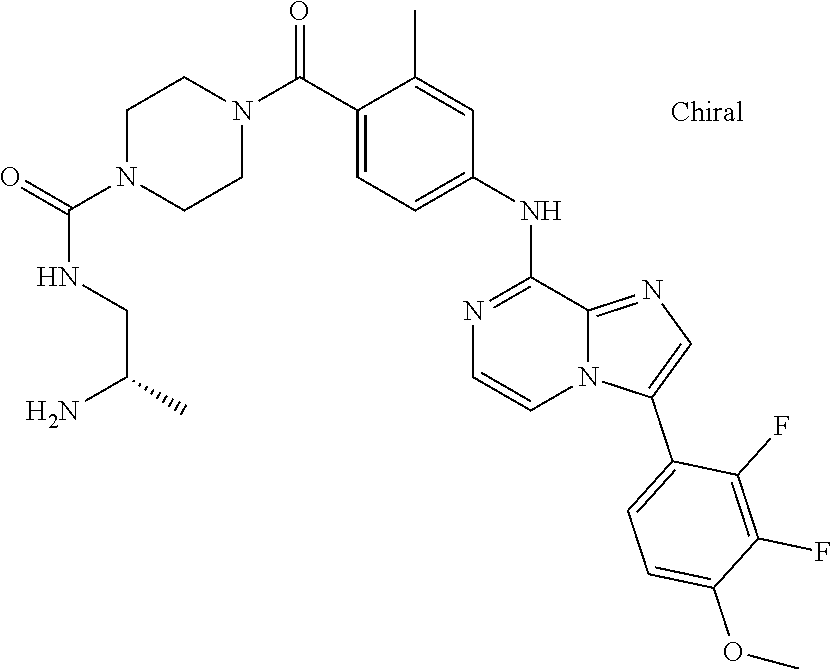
C1(C(N2CCN(C(=O)NCC(N)C)CC2)=O)=CC=C(NC2=NC=CN3C2=NC=C3C2=CC=C(OC)C(F)=C2F)C=C1C
